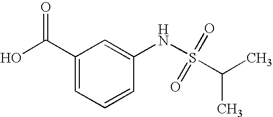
C1(C(O)=O)=CC=CC(NS(=O)(=O)C(C)C)=C1
